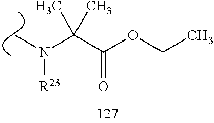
C(C(OCC)=O)(N([R23])C)(C)C
